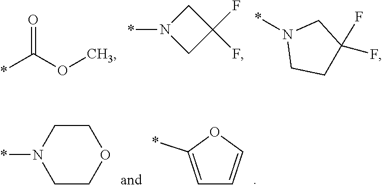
*C(OC)=O.*N1CC(F)(F)C1.*N1CCC(F)(F)C1.C1COCCN1*.C1=C(*)OC=C1
